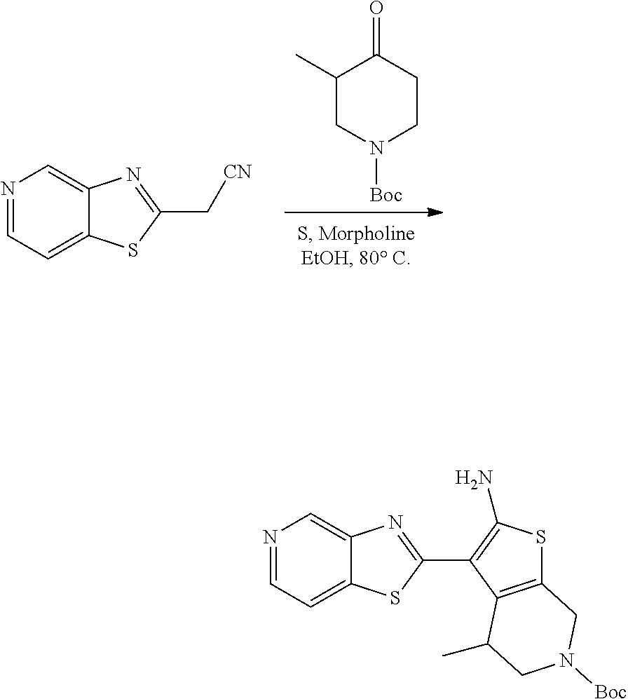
C1=NC=C2C(=C1)SC(C1=C(N)SC3=C1C(C)CN([Boc])C3)=N2.C1=NC=C2C(=C1)SC(C[CN])=N2.[Boc]N1CCC(=O)C(C)C1
